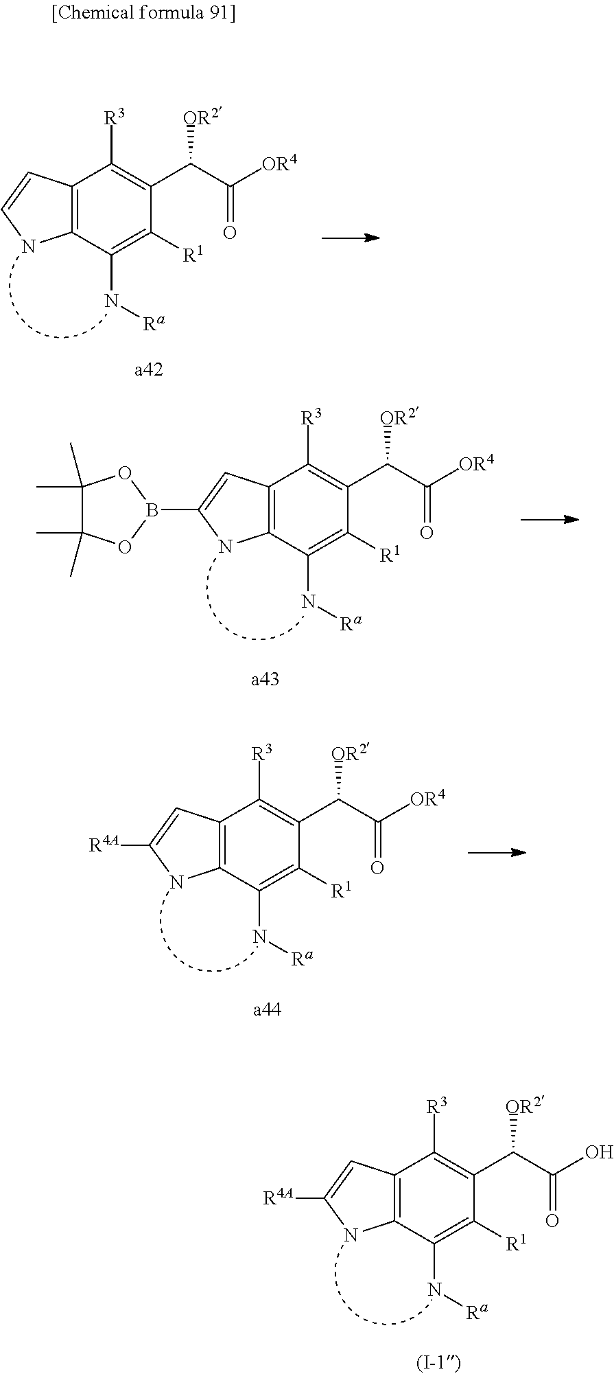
C12=C(C(N[Ra])=C([R1])C(C(C([OR4])=O)[OR2])=C1[R3])NC=C2.C12=C(C(N[Ra])=C([R1])C(C(C([OR4])=O)[OR2])=C1[R3])NC(B1OC(C)(C)C(C)(C)O1)=C2.C12=C(C(N[Ra])=C([R1])C(C(C([OR4])=O)[OR2])=C1[R3])NC([R4A])=C2.C12=C(C(N[Ra])=C([R1])C(C(C(O)=O)[OR2])=C1[R3])NC([R4A])=C2
